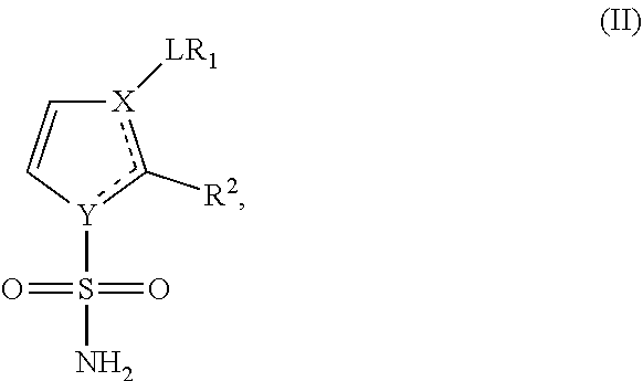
[Y]1(S(=O)(=O)N)c([R2])[X]([LR1])C=C1
